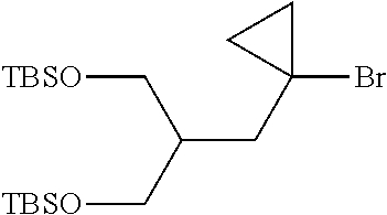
C([TBSO])C(C[TBSO])CC1(Br)CC1
